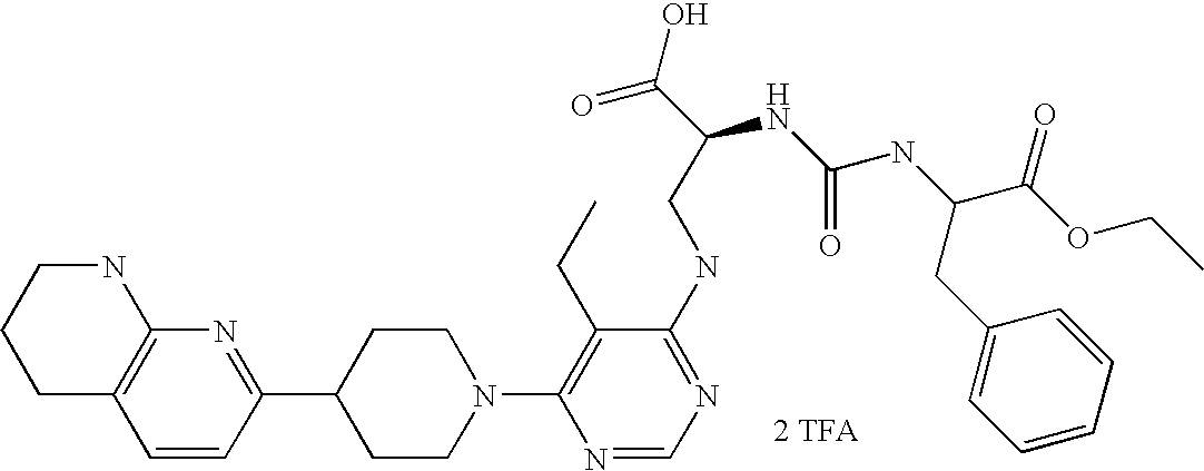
C1=CC(C2CCN(C3=C(CC)C(NCC(NC(NC(CC4=CC=CC=C4)C(OCC)=O)=O)C(=O)O)=NC=N3)CC2)=NC2=C1CCCN2.[2 TFA]
